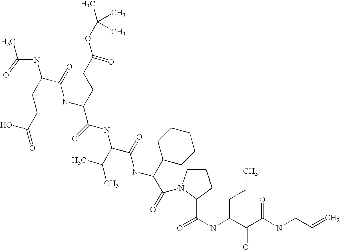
OC(=O)CCC(C(NC(CCC(OC(C)(C)C)=O)C(NC(C(C)C)C(NC(C1CCCCC1)C(=O)N1CCCC1C(NC(C(C(NCC=C)=O)=O)CCC)=O)=O)=O)=O)NC(C)=O
